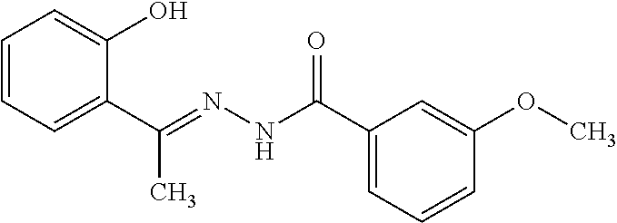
C1=CC=C(C(=NNC(C2=CC=CC(OC)=C2)=O)C)C(O)=C1
